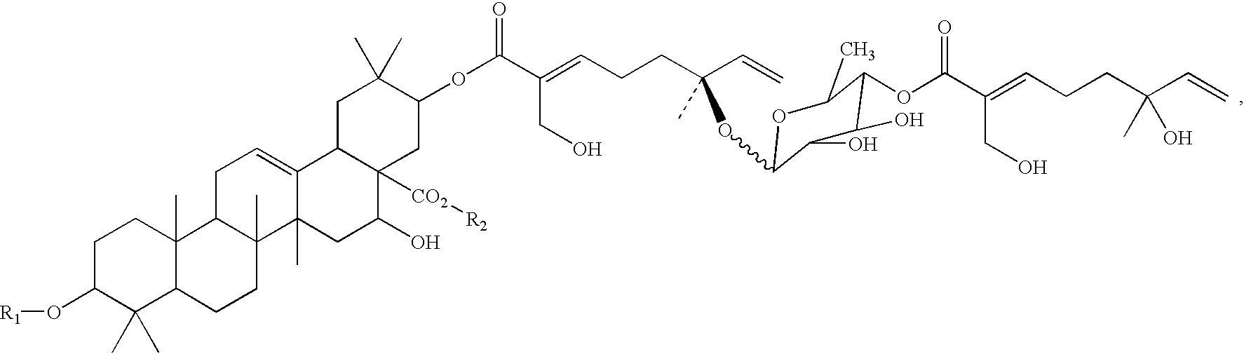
C1C(O[R1])C(C)(C)C2C(C)(C1)C1C(C)(CC2)C2(C)C(=CC1)C1C([CO2][R2])(C(O)C2)CC(OC(C(=CCCC(C=C)(OC2OC(C)C(OC(C(=CCCC(C=C)(C)O)CO)=O)C(O)C2O)C)CO)=O)C(C)(C)C1
